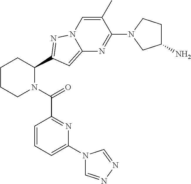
C1CCN(C(=O)C2=NC(N3C=NN=C3)=CC=C2)C(C2=NN3C=C(C)C(N4CC(N)CC4)=NC3=C2)C1
